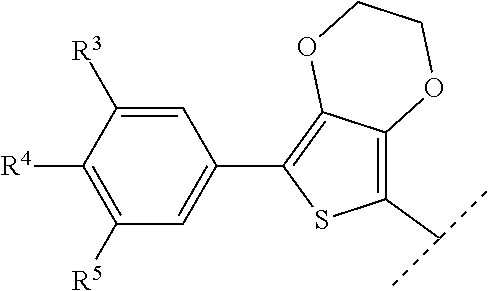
C1=C([R3])C([R4])=C([R5])C=C1C1=C2C(=C(C(C)C)S1)OCCO2
